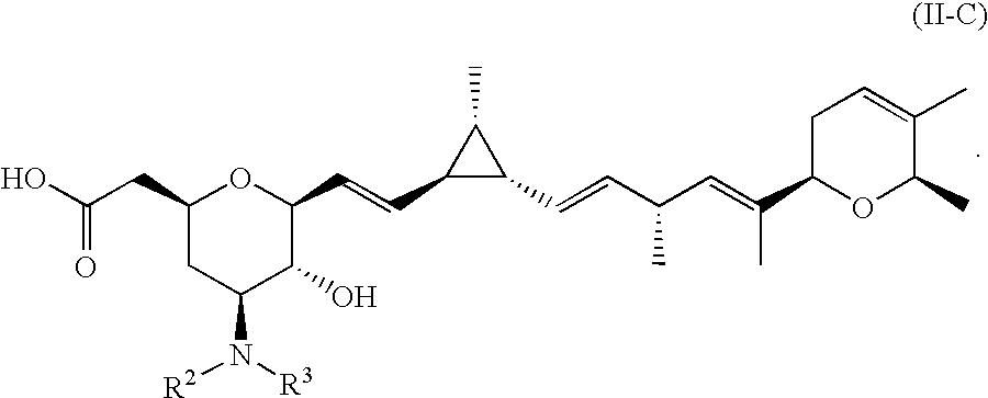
C1(CC(O)=O)CC(N([R3])[R2])C(O)C(C=CC2C(C=CC(C=C(C)C3OC(C)C(C)=CC3)C)C2C)O1
